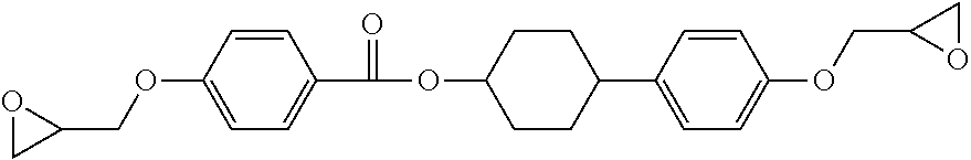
C1(C(OC2CCC(C3=CC=C(OCC4OC4)C=C3)CC2)=O)=CC=C(OCC2OC2)C=C1
